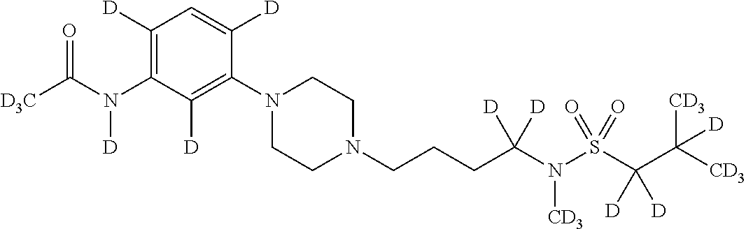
C1([D])=C(N(C([D3C])=O)[D])C([D])=C(N2CCN(CCCC(N(S(C(C([CD3])([CD3])[D])([D])[D])(=O)=O)[CD3])([D])[D])CC2)C([D])=C1
